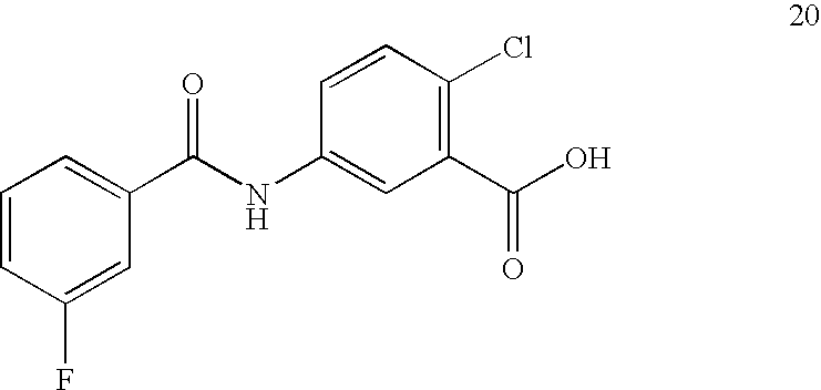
C1(C(O)=O)=C(Cl)C=CC(NC(C2=CC=CC(F)=C2)=O)=C1
